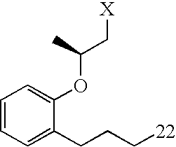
C1=CC=C(CCC[22])C(OC(C[X])C)=C1
